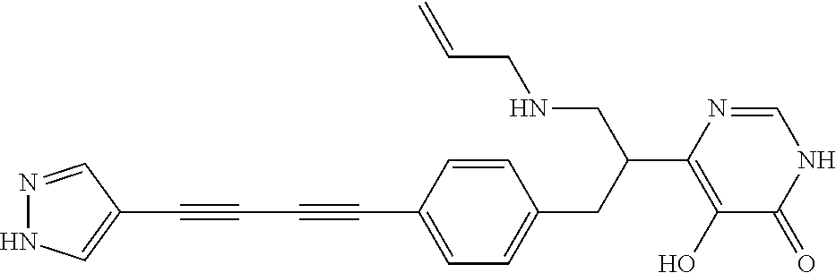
C1(C#CC#CC2=CNN=C2)=CC=C(CC(C2=C(O)C(=O)NC=N2)CNCC=C)C=C1
